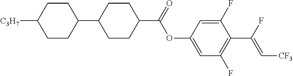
C1CC(C2CCC(C(OC3=CC(F)=C(C(F)=C[CF3])C(F)=C3)=O)CC2)CCC1[C3H7]
